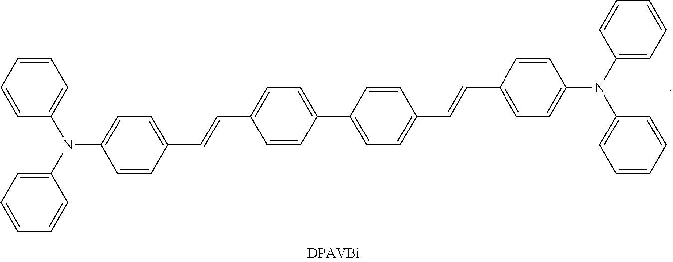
C1(C=CC2=CC=C(C3=CC=C(C=CC4=CC=C(N(C5=CC=CC=C5)C5=CC=CC=C5)C=C4)C=C3)C=C2)=CC=C(N(C2=CC=CC=C2)C2=CC=CC=C2)C=C1
